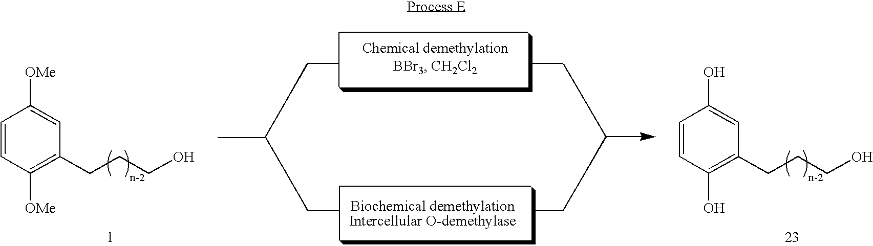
C1=CC([OMe])=C(CCCO)C=C1[OMe].C1=CC(O)=C(CCCO)C=C1O
